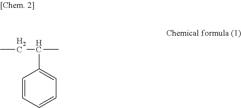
C1=CC=CC=C1C(CC)C
